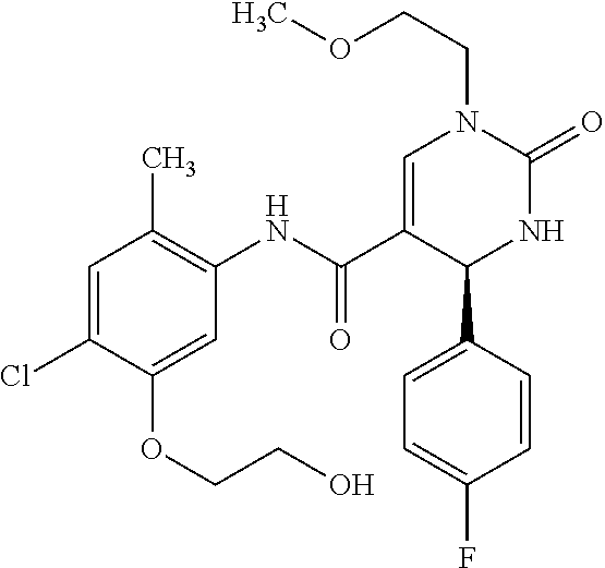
C1(Cl)=CC(C)=C(NC(C2=CN(CCOC)C(=O)NC2C2=CC=C(F)C=C2)=O)C=C1OCCO
